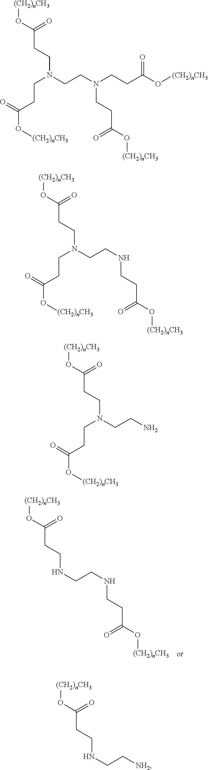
O([(CH2)nCH3])C(CCNCCNCCC(=O)O[(CH2)nCH3])=O.O([(CH2)nCH3])C(CCN(CCN(CCC(=O)O[(CH2)nCH3])CCC(=O)O[(CH2)nCH3])CCC(=O)O[(CH2)nCH3])=O.O([(CH2)nCH3])C(CCN(CCNCCC(=O)O[(CH2)nCH3])CCC(=O)O[(CH2)nCH3])=O.O([(CH2)nCH3])C(CCN(CCN)CCC(=O)O[(CH2)nCH3])=O.O([(CH2)nCH3])C(CCNCC[NH2])=O
